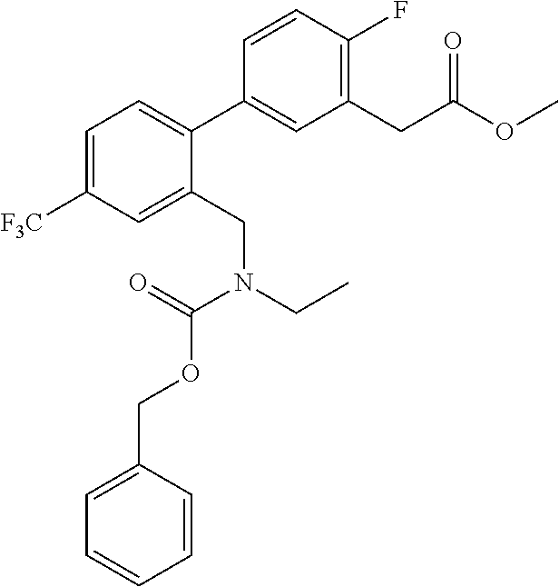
C1=C([F3C])C=C(CN(CC)C(=O)OCC2=CC=CC=C2)C(C2=CC(CC(OC)=O)=C(F)C=C2)=C1
